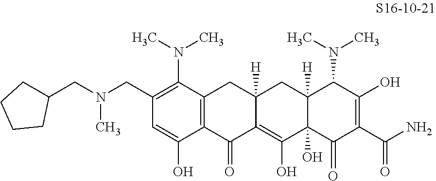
C1(CN(CC2CCCC2)C)=C(N(C)C)C2=C(C(O)=C1)C(=O)C1=C(O)C3(O)C([H])(CC1([H])C2)C(N(C)C)C(O)=C(C(N)=O)C3=O
